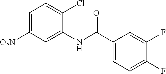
C1=C([O2N])C=C(NC(C2=CC=C(F)C(F)=C2)=O)C(Cl)=C1
